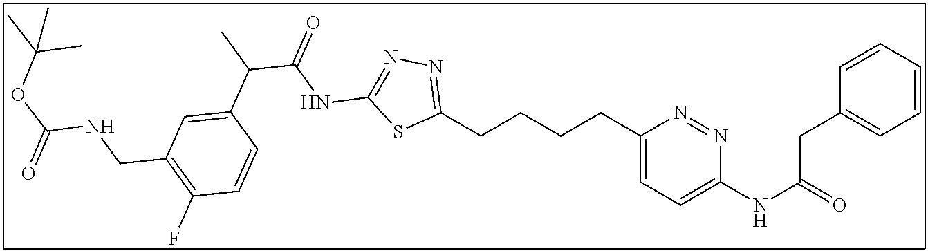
C1(CCCCC2=NN=C(NC(C(C)C3=CC(CNC(OC(C)(C)C)=O)=C(F)C=C3)=O)S2)=CC=C(NC(=O)CC2=CC=CC=C2)N=N1
